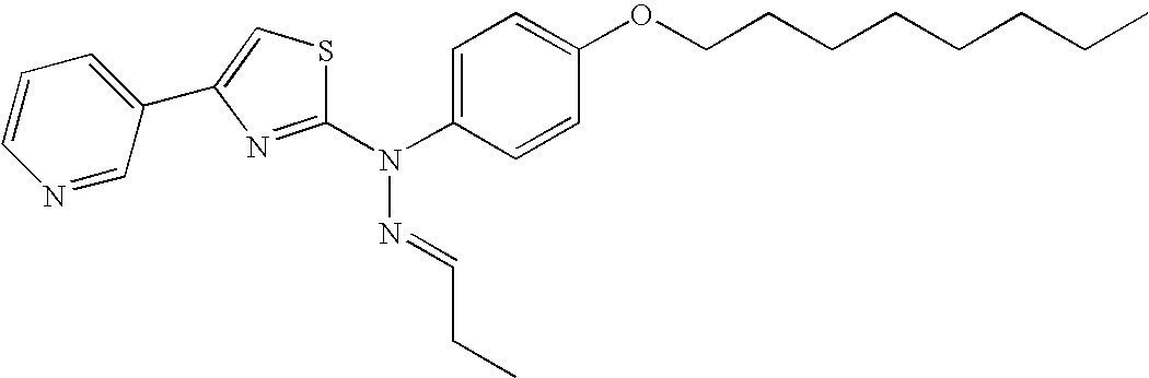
C1=CC=C(C2=CSC(N(C3=CC=C(OCCCCCCCC)C=C3)N=CCC)=N2)C=N1
